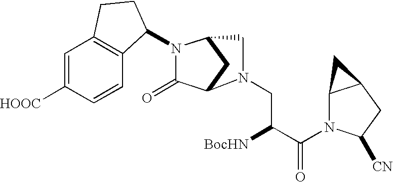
C1(=O)C2CC(CN2CC([BocHN])C(=O)N2C3C(CC2[CN])C3)N1C1C2=C(C=C([HOOC])C=C2)CC1
